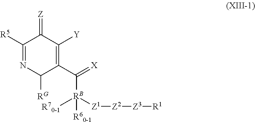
C1(C([RB]([R70-1])([Z1][Z2][Z3][R1])[R60-1])=[X])=C([Y])C(=[Z])C([R5])=NC1[RG]
